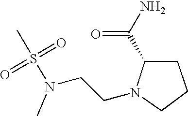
S(=O)(=O)(N(CCN1CCCC1C(N)=O)C)C
